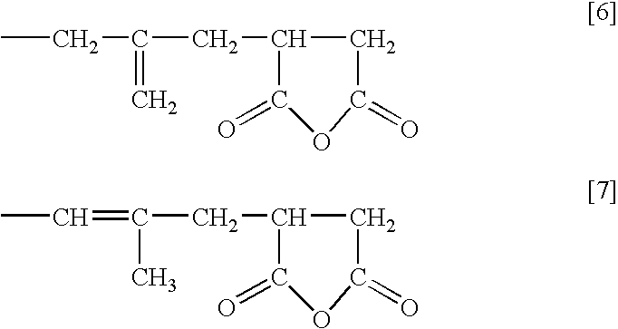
CCC(CC1CC(=O)OC1=O)=C.CC=C(CC1CC(=O)OC1=O)C
